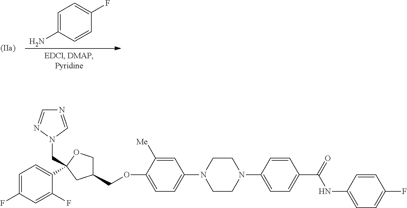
N1(C2=CC=C(OCC3COC(CN4C=NC=N4)(C4=CC=C(F)C=C4F)C3)C([Me])=C2)CCN(C2=CC=C(C(=O)NC3=CC=C(F)C=C3)C=C2)CC1.C1=C(N)C=CC(F)=C1
